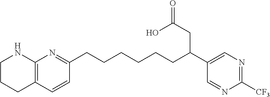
C1CCC2=C(N1)N=C(CCCCCCC(C1=CN=C([CF3])N=C1)CC(O)=O)C=C2
